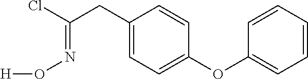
C1(CC(Cl)=NO[H])=CC=C(OC2=CC=CC=C2)C=C1
